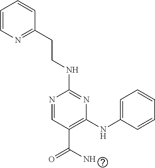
C1(NCCC2=NC=CC=C2)=NC(NC2=CC=CC=C2)=C(C(=O)N)C=N1
